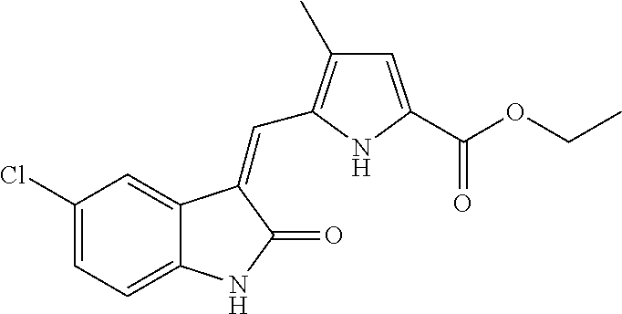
C1(Cl)=CC=C2C(=C1)C(=CC1=C(C)C=C(C(OCC)=O)N1)C(=O)N2
